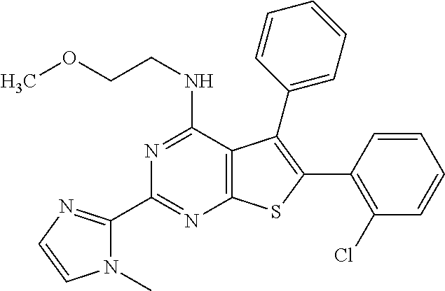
C1(C2=NC=CN2C)=NC2=C(C(NCCOC)=N1)C(C1=CC=CC=C1)=C(C1=C(Cl)C=CC=C1)S2
